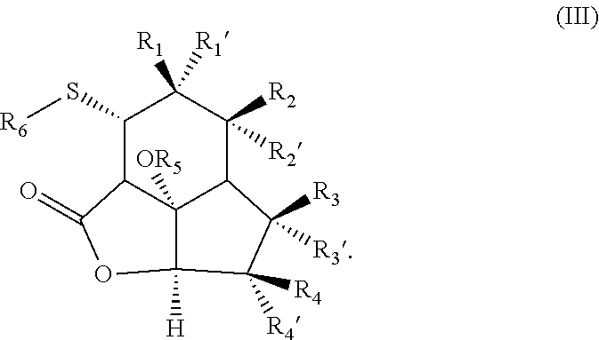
C1(S[R6])C2C3([OR5])C(C([R2])([R2])C1([R1])[R1])C([R3])([R3])C([R4])([R4])C3([H])OC2=O
